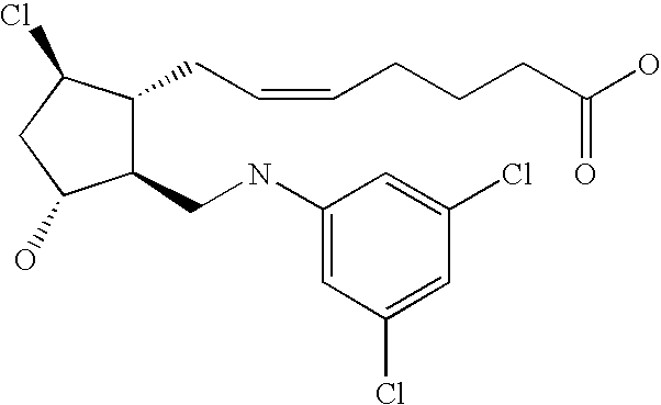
C1(CNC2=CC(Cl)=CC(Cl)=C2)C(CC=CCCCC(=O)O)C(Cl)CC1O
